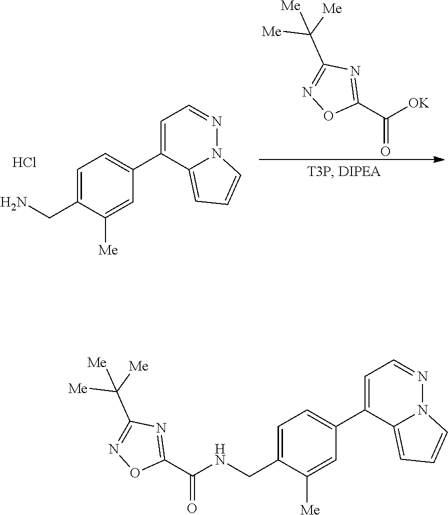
[OK]C(C1=NC(C([Me])([Me])[Me])=NO1)=O.C1(C2=CC=NN3C2=CC=C3)=CC=C(CN)C([Me])=C1.Cl.C1(C2=CC=NN3C2=CC=C3)=CC=C(CNC(C2=NC(C([Me])([Me])[Me])=NO2)=O)C([Me])=C1
